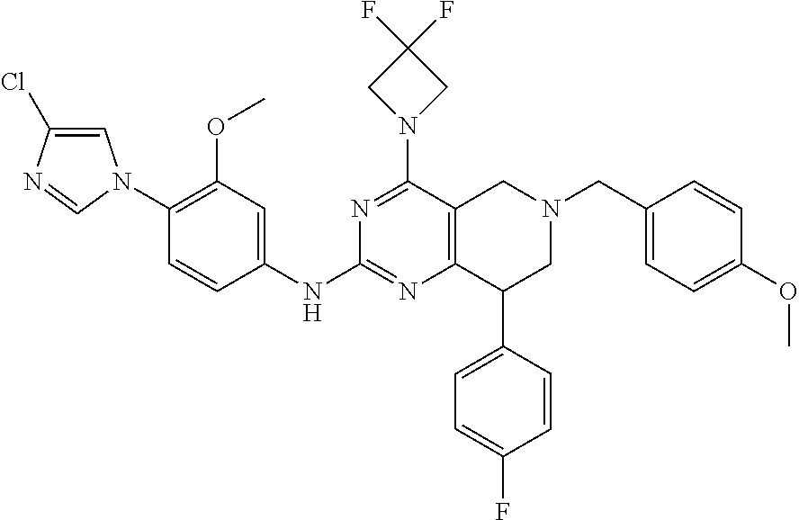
N1=C(N2CC(F)(F)C2)C2=C(N=C1NC1=CC(OC)=C(N3C=C(Cl)N=C3)C=C1)C(C1=CC=C(F)C=C1)CN(CC1=CC=C(OC)C=C1)C2
